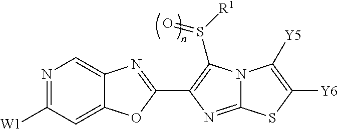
N1=C([W1])C=C2C(=C1)N=C(C1=C(S([R1])=O)N3C(=N1)SC([Y6])=C3[Y5])O2
